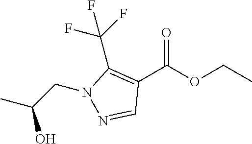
C(N1C(C(F)(F)F)=C(C(OCC)=O)C=N1)C(C)O
